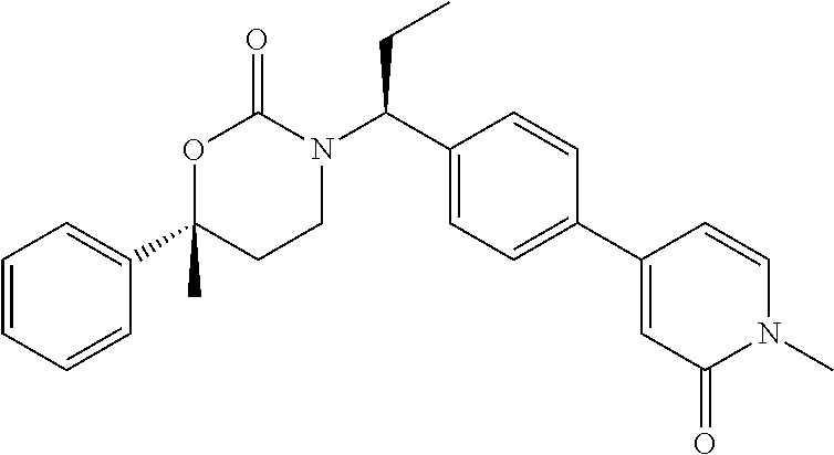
C1=CC=CC(C2(C)CCN(C(C3=CC=C(C4=CC(=O)N(C)C=C4)C=C3)CC)C(=O)O2)=C1
